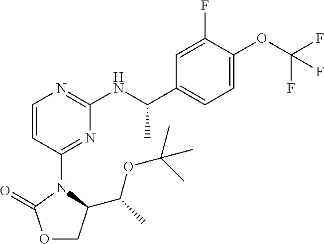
O1CC(C(C)OC(C)(C)C)N(C2=NC(NC(C3=CC=C(OC(F)(F)F)C(F)=C3)C)=NC=C2)C1=O
